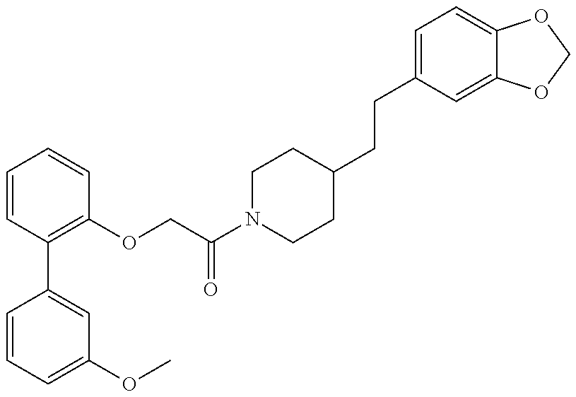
C1=CC=C(OC)C=C1C1=C(OCC(N2CCC(CCC3=CC=C4C(=C3)OCO4)CC2)=O)C=CC=C1
